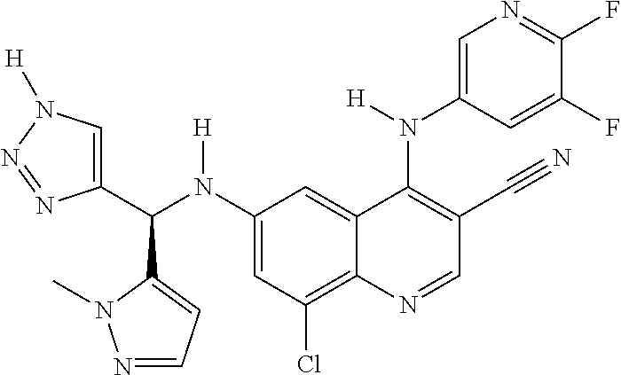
C1(N(C(C2=CN([H])N=N2)C2=CC=NN2C)[H])=CC(Cl)=C2C(=C1)C(N(C1=CN=C(F)C(F)=C1)[H])=C(C#N)C=N2
